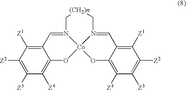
C12=C([Z4])C([Z3])=C([Z2])C([Z1])=C1C=N1C[(CH2)n]CN3=CC4=C([Z1])C([Z2])=C([Z3])C([Z4])=C4O[Co]13O2
